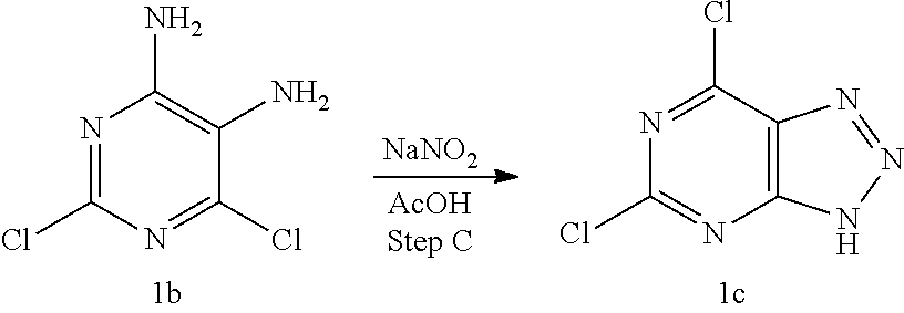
N1=C(Cl)N=C(Cl)C(N)=C1N.[NaNO2].N1=C(Cl)C2=C(N=C1Cl)NN=N2
